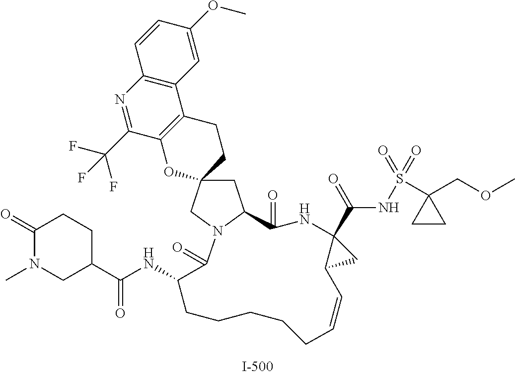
C1C2(CN3C1C(=O)NC1(C(NS(C4(COC)CC4)(=O)=O)=O)CC1C=CCCCCCC(NC(C1CCC(=O)N(C)C1)=O)C3=O)CCC1=C(O2)C(C(F)(F)F)=NC2=C1C=C(OC)C=C2
